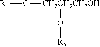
[R4]O[CH2CH2CH2OH]O[R5]
